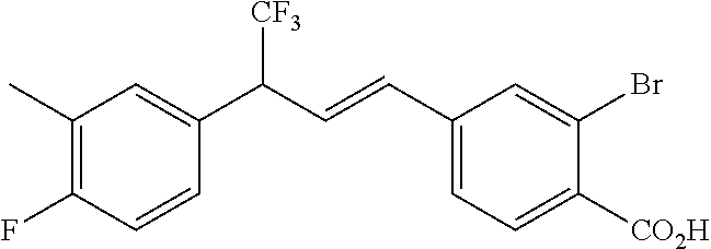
C1(C)=C(F)C=CC(C(C=CC2=CC=C([CO2H])C(Br)=C2)[CF3])=C1
